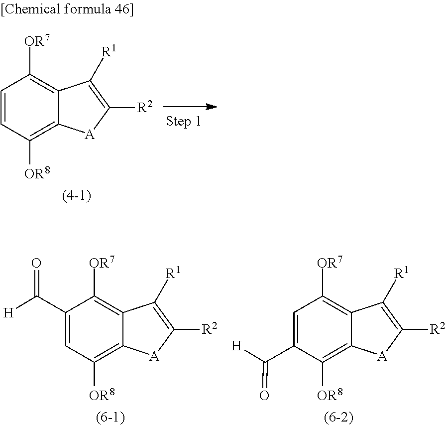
C1=CC([OR8])=C2C(=C1[OR7])C([R1])=C([R2])[A]2.C1(C([H])=O)=CC([OR8])=C2C(=C1[OR7])C([R1])=C([R2])[A]2.C1=C(C([H])=O)C([OR8])=C2C(=C1[OR7])C([R1])=C([R2])[A]2
